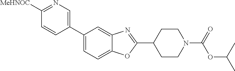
C1([MeHNOC])=NC=C(C2=CC=C3C(=C2)N=C(C2CCN(C(=O)OC(C)C)CC2)O3)C=C1
